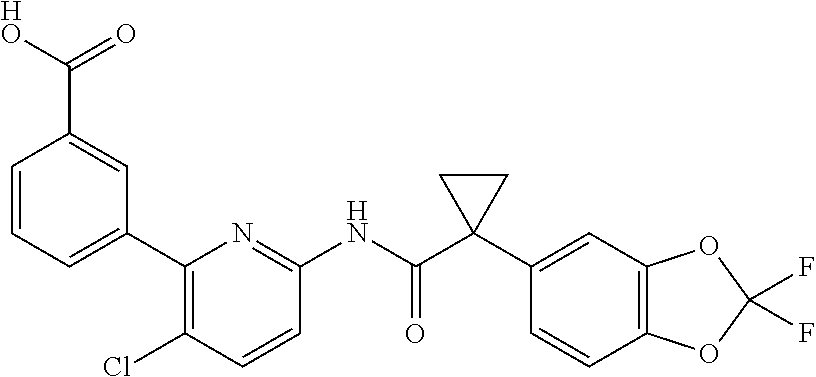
C1(C2=CC=CC(C([HO])=O)=C2)=C(Cl)C=CC(NC(C2(C3=CC4=C(C=C3)OC(F)(F)O4)CC2)=O)=N1
